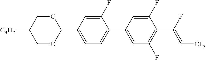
C1OC(C2=CC=C(C3=CC(F)=C(C(F)=C[CF3])C(F)=C3)C(F)=C2)OCC1[C3H7]
